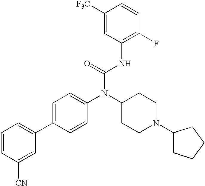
C1=CC([CN])=CC(C2=CC=C(N(C3CCN(C4CCCC4)CC3)C(=O)NC3=C(F)C=CC([F3C])=C3)C=C2)=C1
